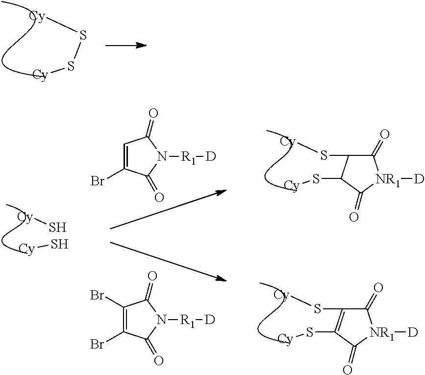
[Cy]SS[Cy].[Cy]S.S[Cy].[Cy]SC1C(=O)[NR1]([D])C(=O)C1S[Cy].C1=C(Br)C(=O)N([R1][D])C1=O.C1(Br)=C(Br)C(=O)N([R1][D])C1=O.[Cy]SC1=C(S[Cy])C(=O)[NR1]([D])C1=O
